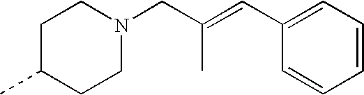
CC1CCN(CC(=CC2=CC=CC=C2)C)CC1
